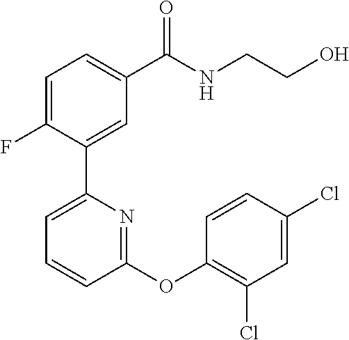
C1=C(F)C(C2=CC=CC(OC3=C(Cl)C=C(Cl)C=C3)=N2)=CC(C(NCCO)=O)=C1
